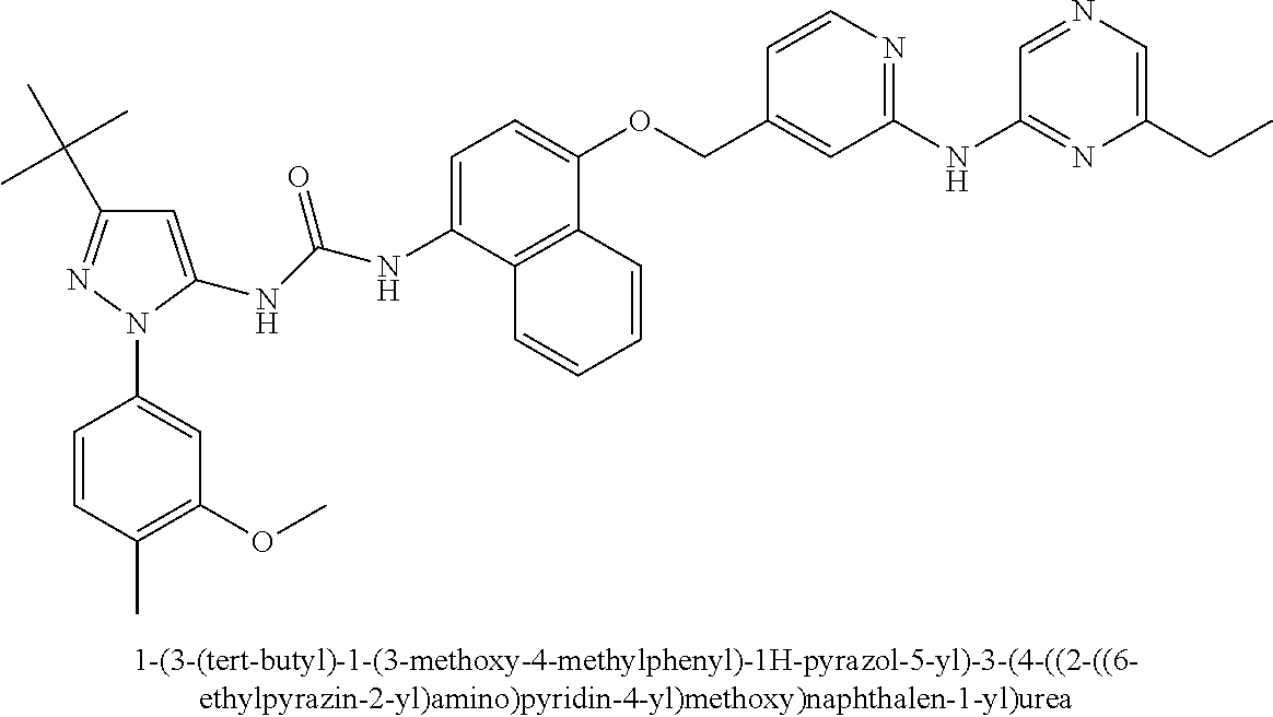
C1(NC(NC2=CC(C(C)(C)C)=NN2C2=CC(OC)=C(C)C=C2)=O)=CC=C(OCC2=CC(NC3=NC(CC)=CN=C3)=NC=C2)C2=C1C=CC=C2
